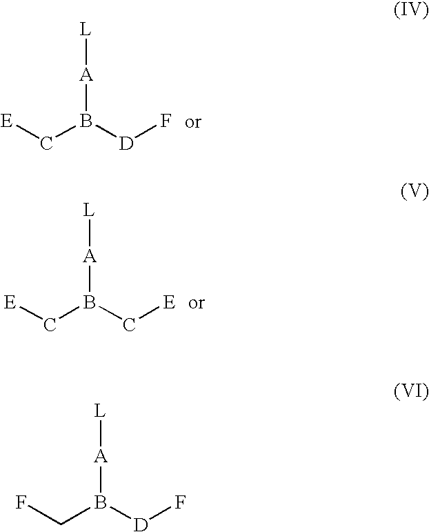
[E]CB([A][L])[D]F.[E]CB([A][L])C[E].FCB([A][L])[D]F
